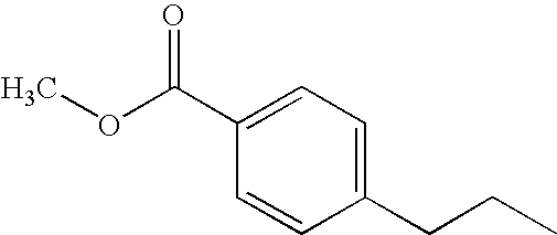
C1=C(C(=O)OC)C=CC(CCC)=C1
